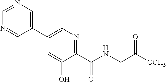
C1(C2=CN=C(C(NCC([OCH3])=O)=O)C(O)=C2)=CN=CN=C1
